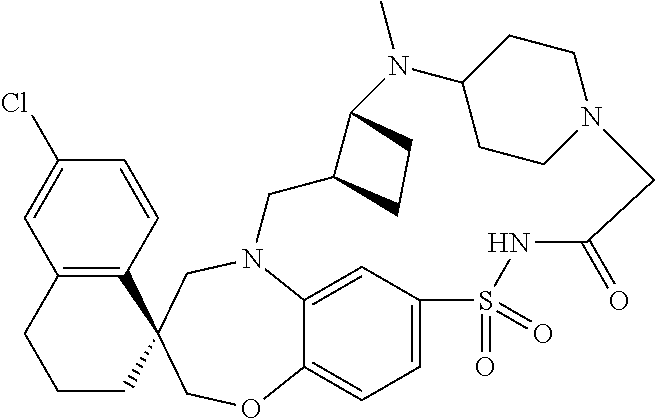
N12C3=CC(=CC=C3OCC3(C4=C(C=C(Cl)C=C4)CCC3)C1)S(=O)(=O)NC(=O)CN1CCC(N(C)C3C(C2)CC3)CC1
